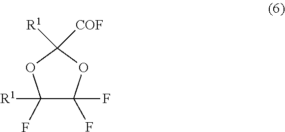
O1C([COF])([R1])OC(F)(F)C1(F)[R1]
